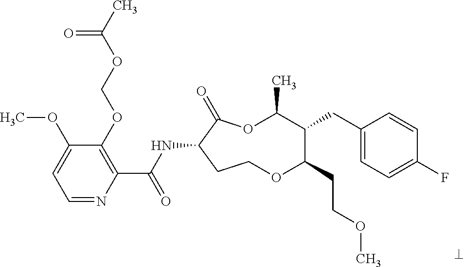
C1=NC(C(NC2C(=O)OC(C)C(CC3=CC=C(F)C=C3)C(CCOC)OCC2)=O)=C(OCOC(C)=O)C(OC)=C1
